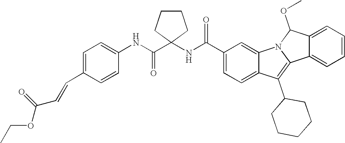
C1(C(NC2(C(NC3=CC=C(C=CC(=O)OCC)C=C3)=O)CCCC2)=O)=CC=C2C(=C1)N1C(=C2C2CCCCC2)C2=CC=CC=C2C1OC
